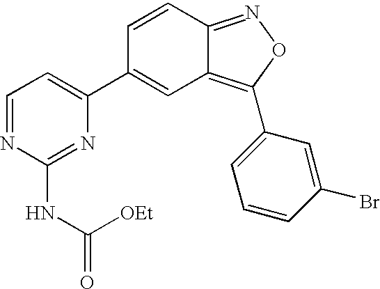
C1=CC(Br)=CC(C2=C3C(=NO2)C=CC(C2=CC=NC(NC(=O)[OEt])=N2)=C3)=C1
